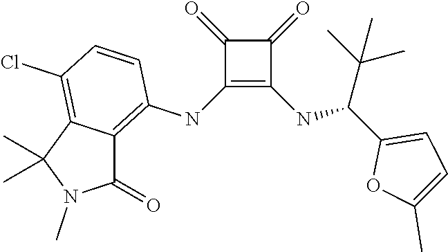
C1(NC2=C3C(=C(Cl)C=C2)C(C)(C)N(C)C3=O)=C(NC(C2=CC=C(C)O2)C(C)(C)C)C(=O)C1=O
